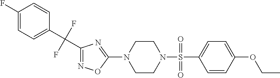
N1=C(C(C2=CC=C(F)C=C2)(F)F)N=C(N2CCN(S(=O)(C3=CC=C(OCC)C=C3)=O)CC2)O1
